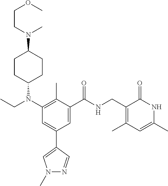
C1CC(N(CC)C2=C(C)C(C(=O)NCC3=C(C)C=C(C)NC3=O)=CC(C3=CN(C)N=C3)=C2)CCC1N(C)CCOC
